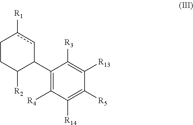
C1CC([R2])C(C2=C([R4])C([R14])=C([R5])C([R13])=C2[R3])cc1[R1]
